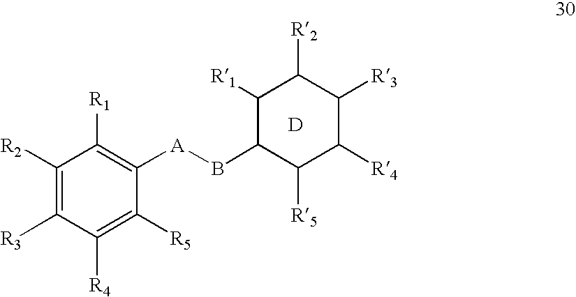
C1([R2])=C([R3])C([R4])=C([R5])C([A]BC2C([R5])C([R4])C([R3])C([R2])C2[R1])=C1[R1].[D]
